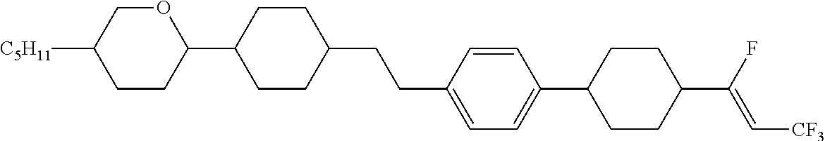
C1CC(C2CCC(CCC3=CC=C(C4CCC(C(F)=C[CF3])CC4)C=C3)CC2)OCC1[C5H11]
